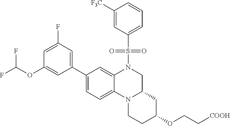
C1(OC(F)F)=CC(C2=CC=C3C(=C2)N(S(=O)(=O)C2=CC=CC([F3C])=C2)CC2N3CCC(OCC[COOH])C2)=CC(F)=C1
